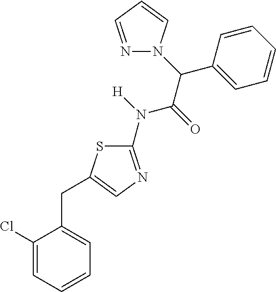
C1(Cl)=CC=CC=C1CC1=CN=C(N(C(C(C2=CC=CC=C2)N2N=CC=C2)=O)[H])S1
